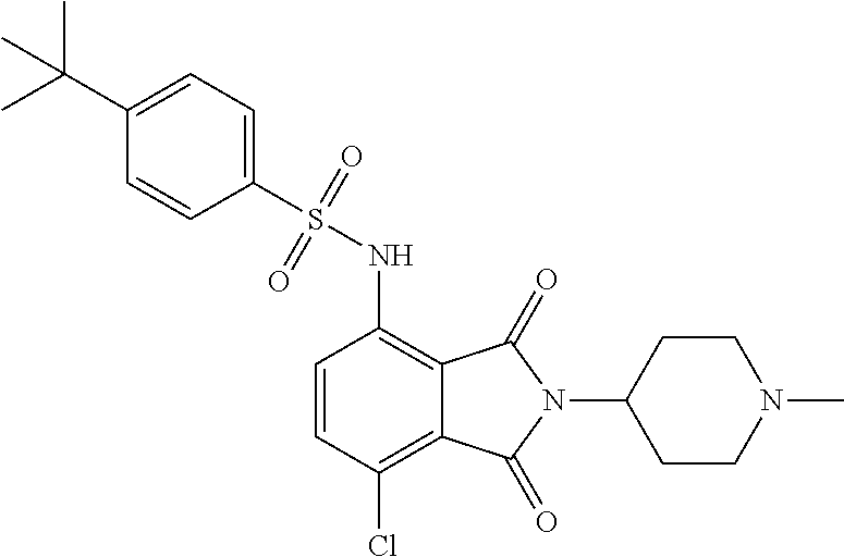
C1=CC(Cl)=C2C(=C1NS(C1=CC=C(C(C)(C)C)C=C1)(=O)=O)C(=O)N(C1CCN(C)CC1)C2=O
